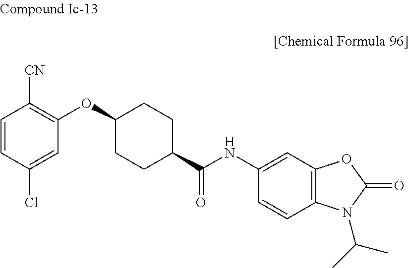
C1=CC(Cl)=CC(OC2CCC(C(NC3=CC4=C(C=C3)N(C(C)C)C(=O)O4)=O)CC2)=C1[CN]
